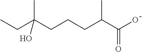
CCC(CCCC(C(O)=O)C)(C)O
